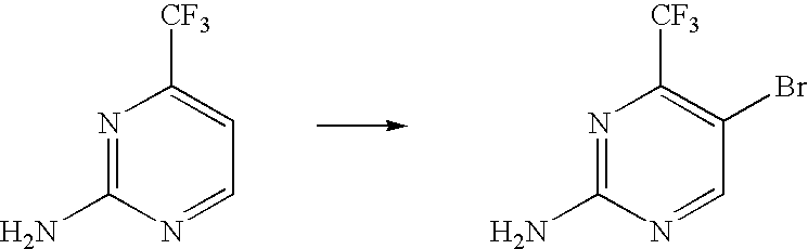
N1=C(N)N=CC=C1[CF3].N1=C(N)N=CC(Br)=C1[CF3]
